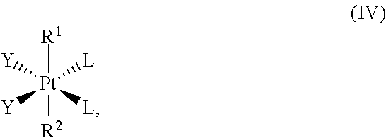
[R1][Pt]([R2])([L])([Y])([Y])[L]
